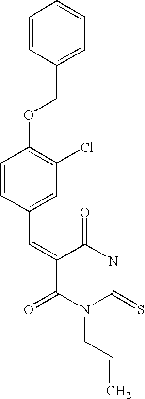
C1=CC(COC2=C(Cl)C=C(C=C3C(=O)N(CC=C)C(=S)NC3=O)C=C2)=CC=C1
